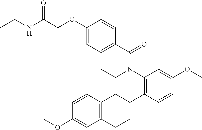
N(C(COC1=CC=C(C(N(CC)C2=C(C3CC4=C(CC3)C=C(OC)C=C4)C=CC(OC)=C2)=O)C=C1)=O)CC
